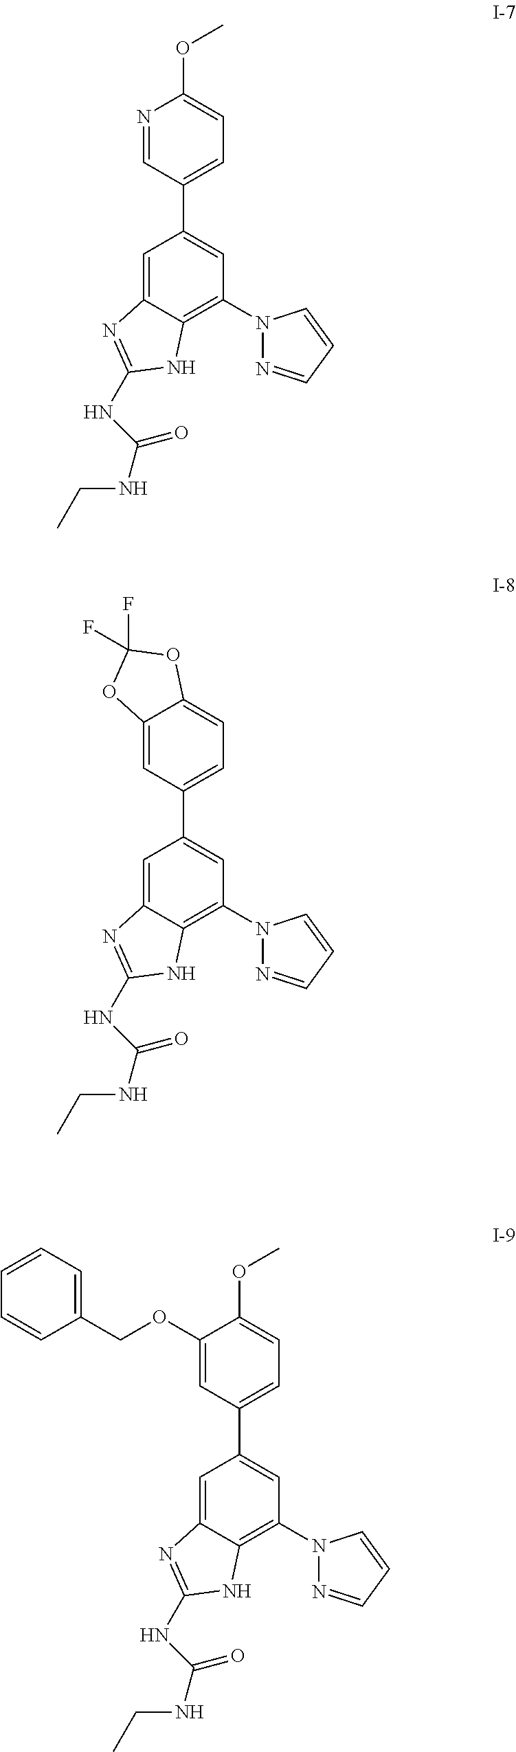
C1=C2C(=C(N3N=CC=C3)C=C1C1=CC=C(OC)N=C1)NC(NC(=O)NCC)=N2.C1=C2C(=C(N3N=CC=C3)C=C1C1=CC=C3C(=C1)OC(F)(F)O3)NC(NC(=O)NCC)=N2.C1=C2C(=C(N3N=CC=C3)C=C1C1=CC=C(OC)C(OCC3=CC=CC=C3)=C1)NC(NC(=O)NCC)=N2
